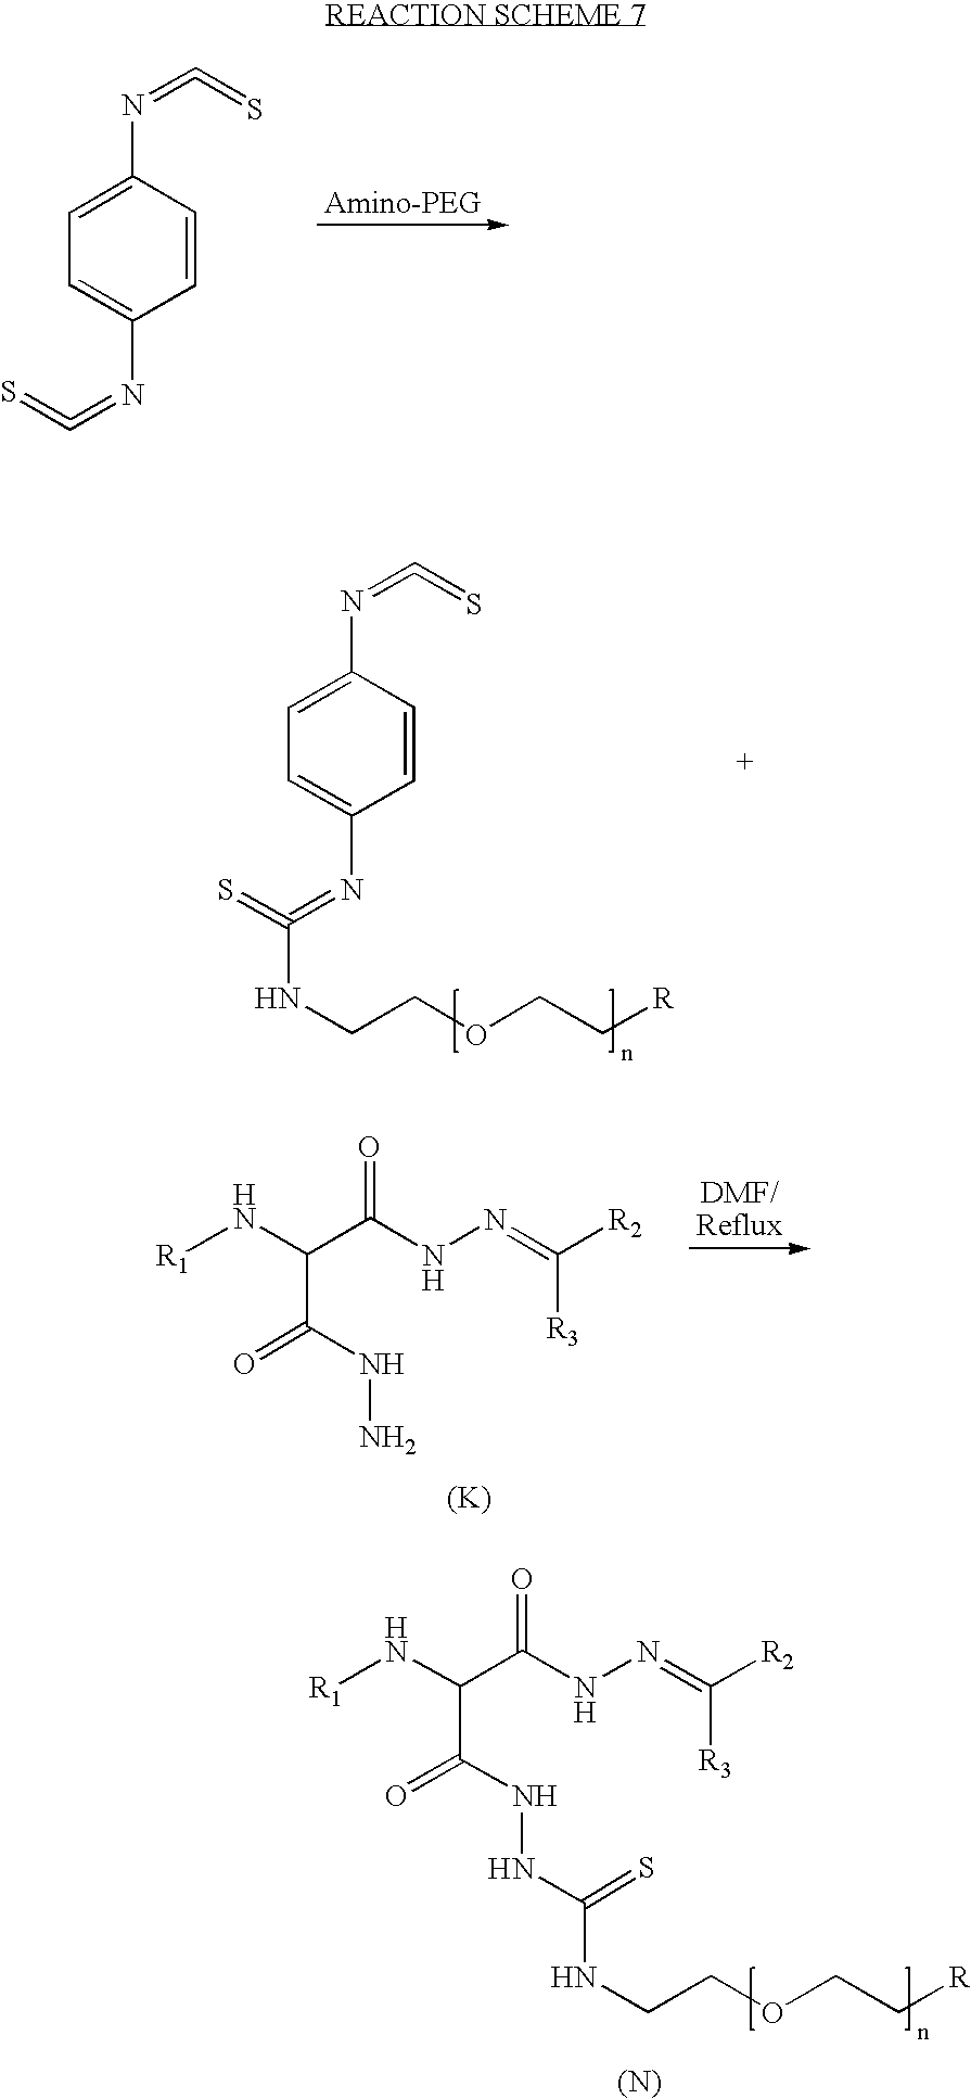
C1=CC(N=C=S)=CC=C1N=C=S.C1=CC(N=C=S)=CC=C1N=C(=S)NCCOCC[R].[R1]NC(C(NN=C([R2])[R3])=O)C(NNC(NCCOCC[R])=S)=O.[(N)].[R1]NC(C(NN=C([R2])[R3])=O)C(NN)=O.[(K)]
